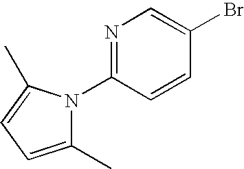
N1=C(N2C(C)=CC=C2C)C=CC(Br)=C1
